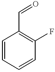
C1=CC=CC(F)=C1C=O
